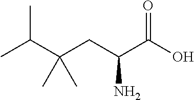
C(CC(C(O)=O)N)(C)(C(C)C)C
